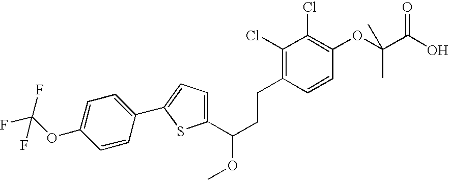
C1(C(CCC2=C(Cl)C(Cl)=C(OC(C(O)=O)(C)C)C=C2)OC)=CC=C(C2=CC=C(OC(F)(F)F)C=C2)S1
